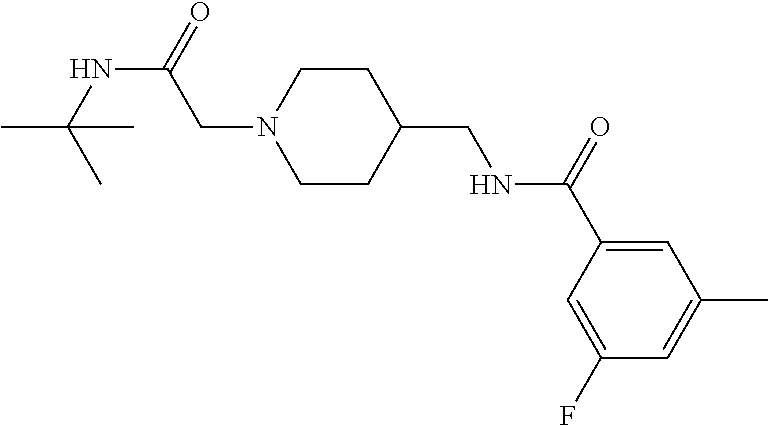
C1(C(=O)NCC2CCN(CC(NC(C)(C)C)=O)CC2)=CC(C)=CC(F)=C1
